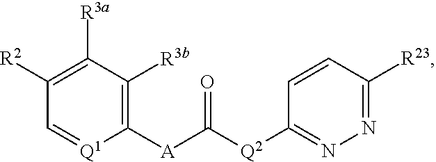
[Q2](C([A]C1=C([R3b])C([R3a])=C([R2])C=[Q1]1)=O)C1=NN=C([R23])C=C1
